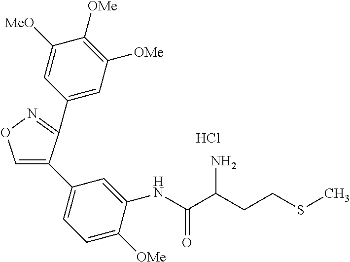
C1=C(C2=CC=C([OMe])C(NC(C(CCSC)N)=O)=C2)C(C2=CC([OMe])=C([OMe])C([MeO])=C2)=NO1.Cl
